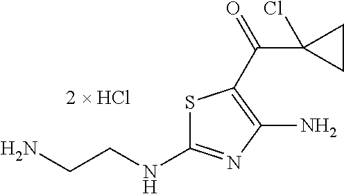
NCCNC1=NC(N)=C(C(=O)C2(Cl)CC2)S1
